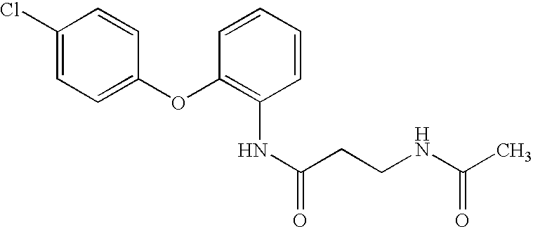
C1(Cl)=CC=C(OC2=C(NC(=O)CCNC(C)=O)C=CC=C2)C=C1
